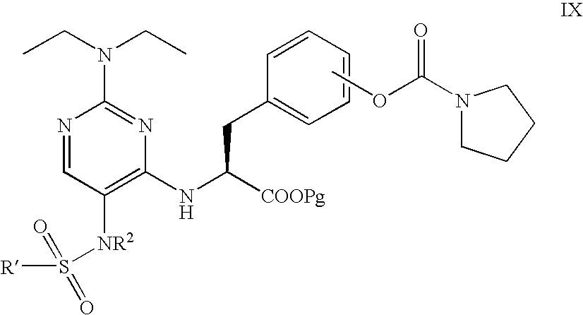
N1=CC([NR2]S(=O)(=O)[R])=C(NC([COOPg])CC2=CC=CC=C2)N=C1N(CC)CC.COC(N1CCCC1)=O
